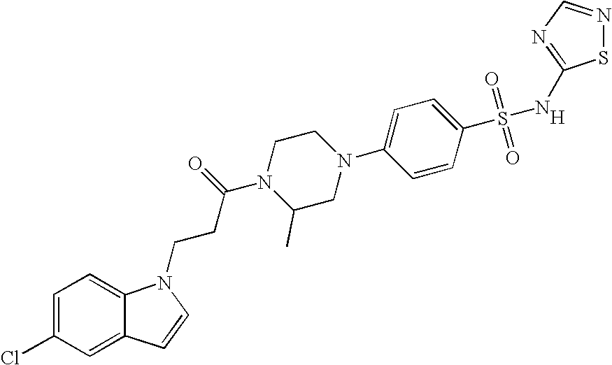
[H].C1=C(Cl)C=C2C(=C1)N(CCC(N1C(C)CN(C3=CC=C(S(=O)(=O)NC4=NC=NS4)C=C3)CC1)=O)C=C2
